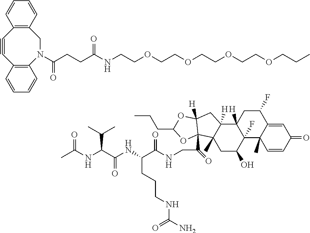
N(CCOCCOCCOCCOCCC)C(CCC(N1CC2=C(C#CC3=C1C=CC=C3)C=CC=C2)=O)=O.C1(F)CC2([H])C(F)(C3(C)C1=CC(=O)C=C3)C(O)CC1(C)C2([H])CC2([H])C1(C(=O)CNC(C(NC(C(NC(C)=O)C(C)C)=O)CCCNC(N)=O)=O)OC(CCC)O2
